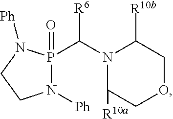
N1(C(P2(=O)N([Ph])CCN2[Ph])[R6])C([R10a])COCC1[R10b]
